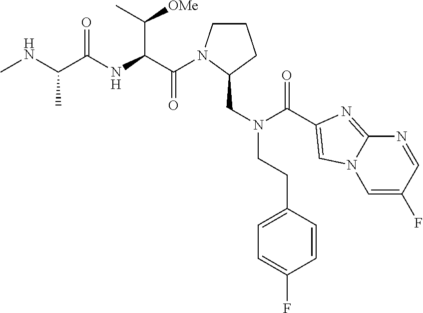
C(=O)(C(C([OMe])C)NC(=O)C(C)NC)N1CCCC1CN(CCC1=CC=C(F)C=C1)C(=O)C1=CN2C=C(F)C=NC2=N1
